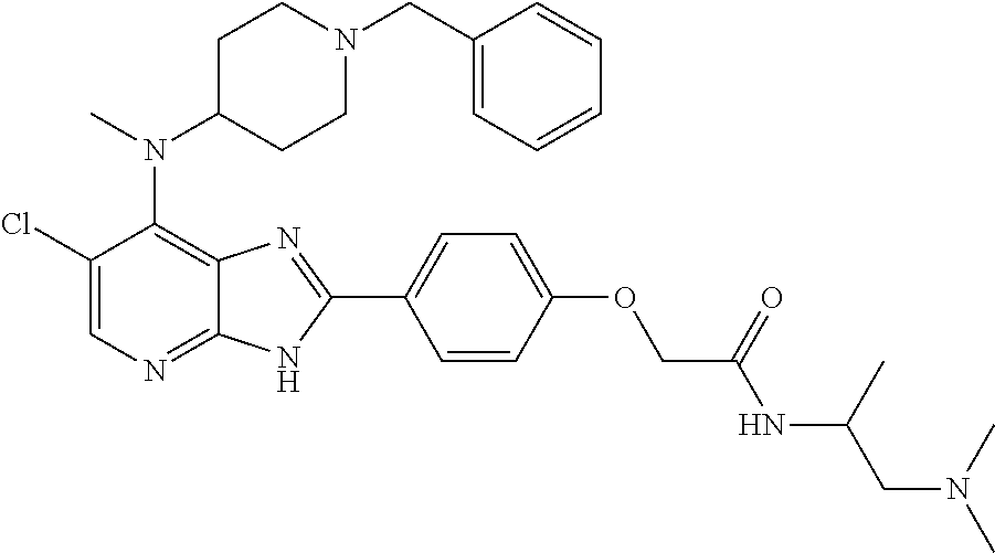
C1(Cl)=CN=C2C(=C1N(C1CCN(CC3=CC=CC=C3)CC1)C)N=C(C1=CC=C(OCC(NC(CN(C)C)C)=O)C=C1)N2
